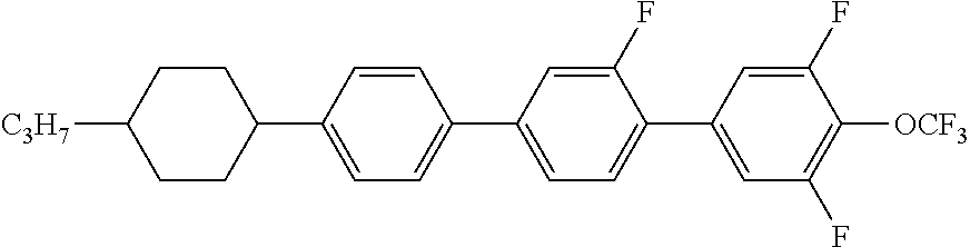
C1CC(C2=CC=C(C3=CC=C(C4=CC(F)=C([OCF3])C(F)=C4)C(F)=C3)C=C2)CCC1[C3H7]
